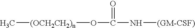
C(N[(GM-CSF)])(=O)O[(OCH2CH2)n]C
